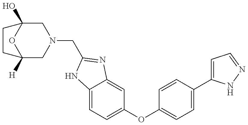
C12([H])CN(CC3=NC4=CC(OC5=CC=C(C6=CC=NN6)C=C5)=CC=C4N3)CC(O)(O1)CC2
